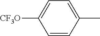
C1=CC(C)=CC=C1[CF3O]
